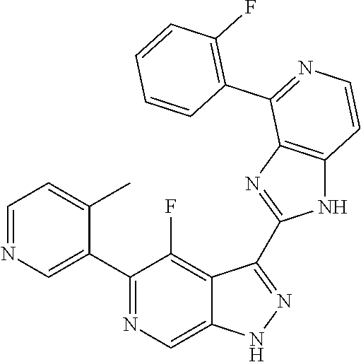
C1=NC=C(C2=NC=C3C(=C2F)C(C2=NC4=C(N2)C=CN=C4C2=C(F)C=CC=C2)=NN3)C(C)=C1
